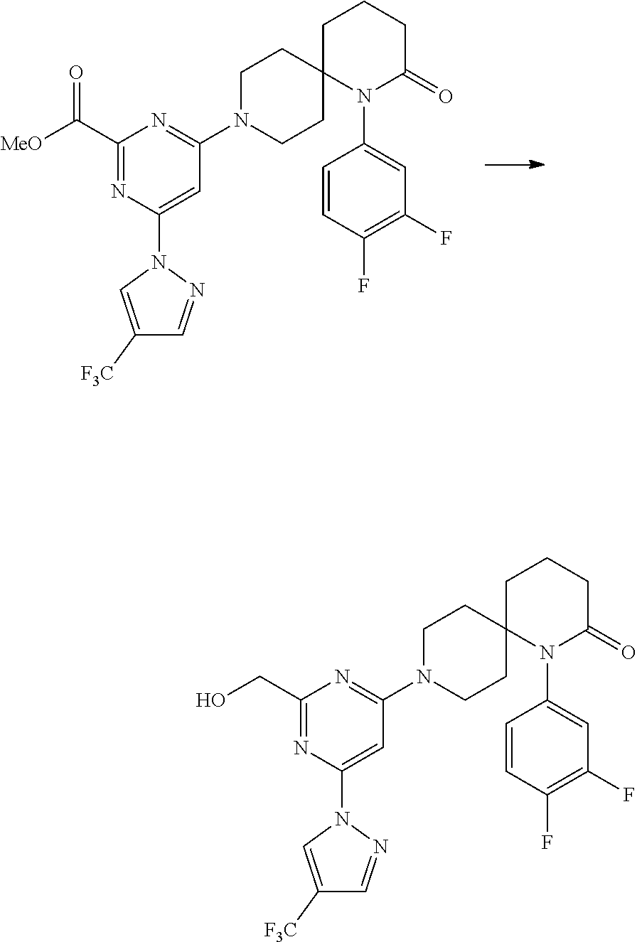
C1(C([MeO])=O)=NC(N2C=C([F3C])C=N2)=CC(N2CCC3(CC2)N(C2=CC(F)=C(F)C=C2)C(=O)CCC3)=N1.C1(CO)=NC(N2C=C([F3C])C=N2)=CC(N2CCC3(CC2)N(C2=CC(F)=C(F)C=C2)C(=O)CCC3)=N1
